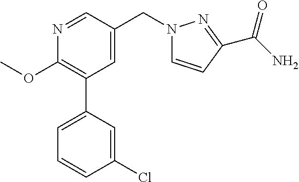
C1(OC)=C(C2=CC=CC(Cl)=C2)C=C(CN2C=CC(C(N)=O)=N2)C=N1
